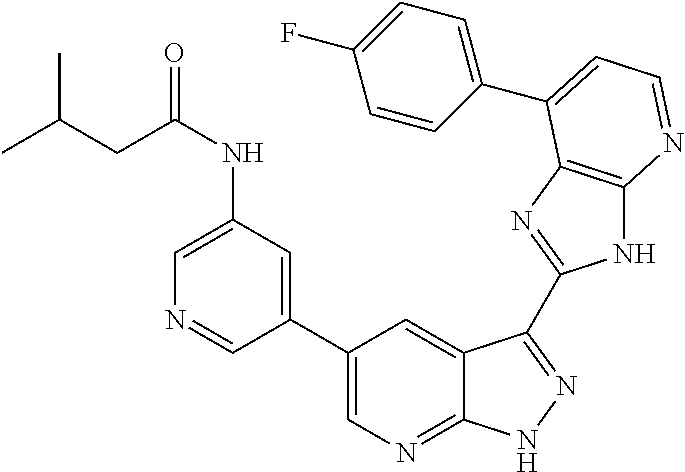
C1(C2=CN=C3C(=C2)C(C2=NC4=C(N2)N=CC=C4C2=CC=C(F)C=C2)=NN3)=CC(NC(=O)CC(C)C)=CN=C1
